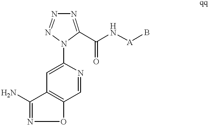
C1(N2C(C(N[A]B)=O)=NN=N2)=CC2=C(C=N1)ON=C2N
